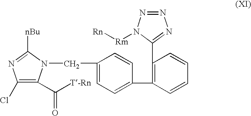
C1(Cl)=C(C([T-Rn])=O)N(CC2=CC=C(C3=C(C4=NN=NN4[Rm][Rn])C=CC=C3)C=C2)C([nBu])=N1
